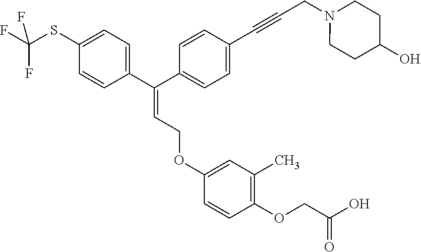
C(=CCOC1=CC(C)=C(OCC(O)=O)C=C1)(C1=CC=C(SC(F)(F)F)C=C1)C1=CC=C(C#CCN2CCC(O)CC2)C=C1
